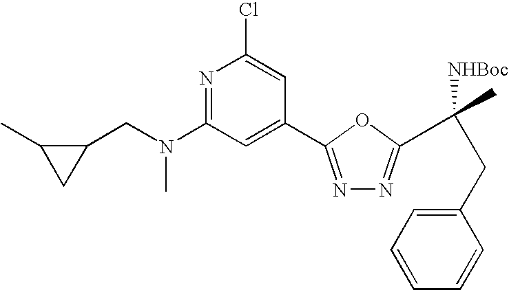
N1=C(N(CC2C(C)C2)C)C=C(C2=NN=C(C(CC3=CC=CC=C3)([NHBoc])C)O2)C=C1Cl
